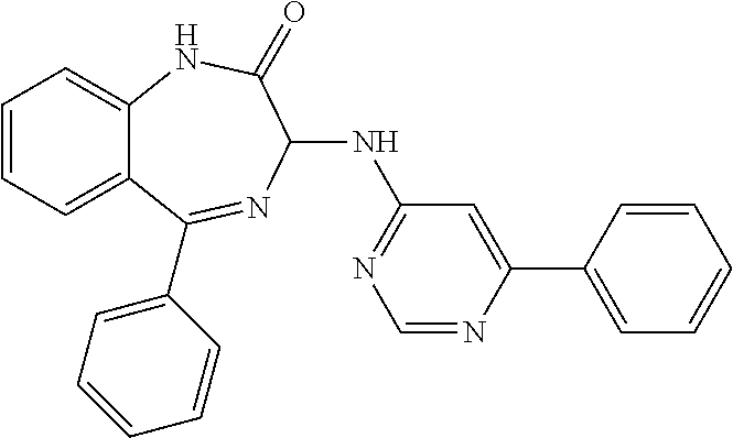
C1=CC=C2C(=C1)NC(=O)C(NC1=NC=NC(C3=CC=CC=C3)=C1)N=C2C1=CC=CC=C1
